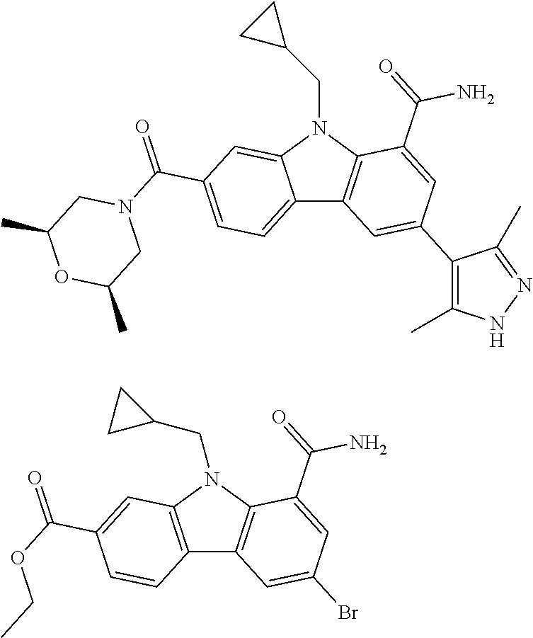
C12=CC=C(C(N3CC(C)OC(C)C3)=O)C=C1N(CC1CC1)C1=C2C=C(C2=C(C)NN=C2C)C=C1C(=O)N.C12=C(N(CC3CC3)C3=C1C=C(Br)C=C3C(=O)N)C=C(C(OCC)=O)C=C2
